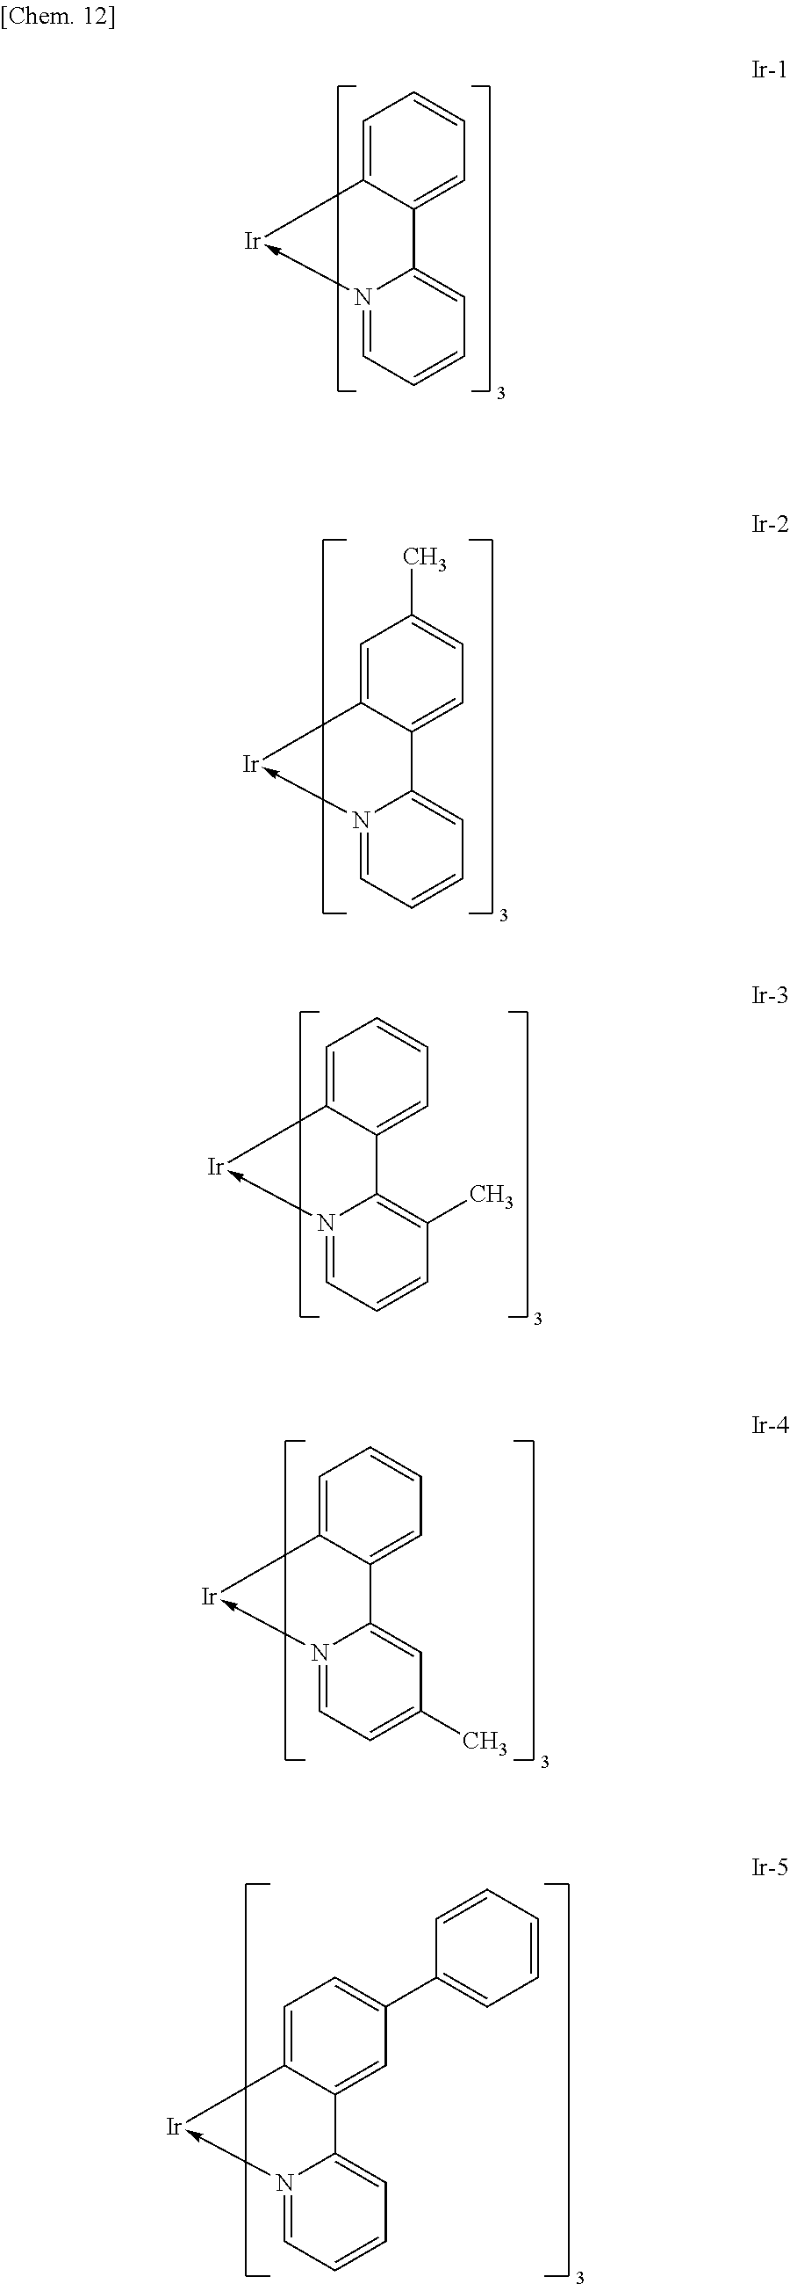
C1=C2C(=CC=C1)C1=CC=CC=N1->[Ir]2.C1=C2C(=CC=C1C)C1=CC=CC=N1->[Ir]2.C1=C2C(=CC=C1)C1=C(C)C=CC=N1->[Ir]2.C1=C2C(=CC=C1)C1=CC(C)=CC=N1->[Ir]2.C1=C2C(=CC(C3=CC=CC=C3)=C1)C1=CC=CC=N1->[Ir]2
